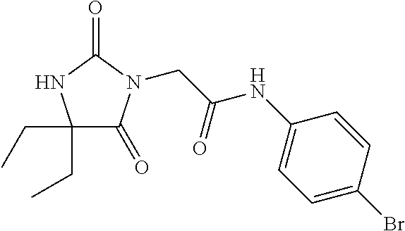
C(C(NC1=CC=C(Br)C=C1)=O)N1C(=O)C(CC)(CC)NC1=O
